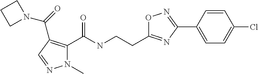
O1C(CCNC(C2=C(C(=O)N3CCC3)C=NN2C)=O)=NC(C2=CC=C(Cl)C=C2)=N1
